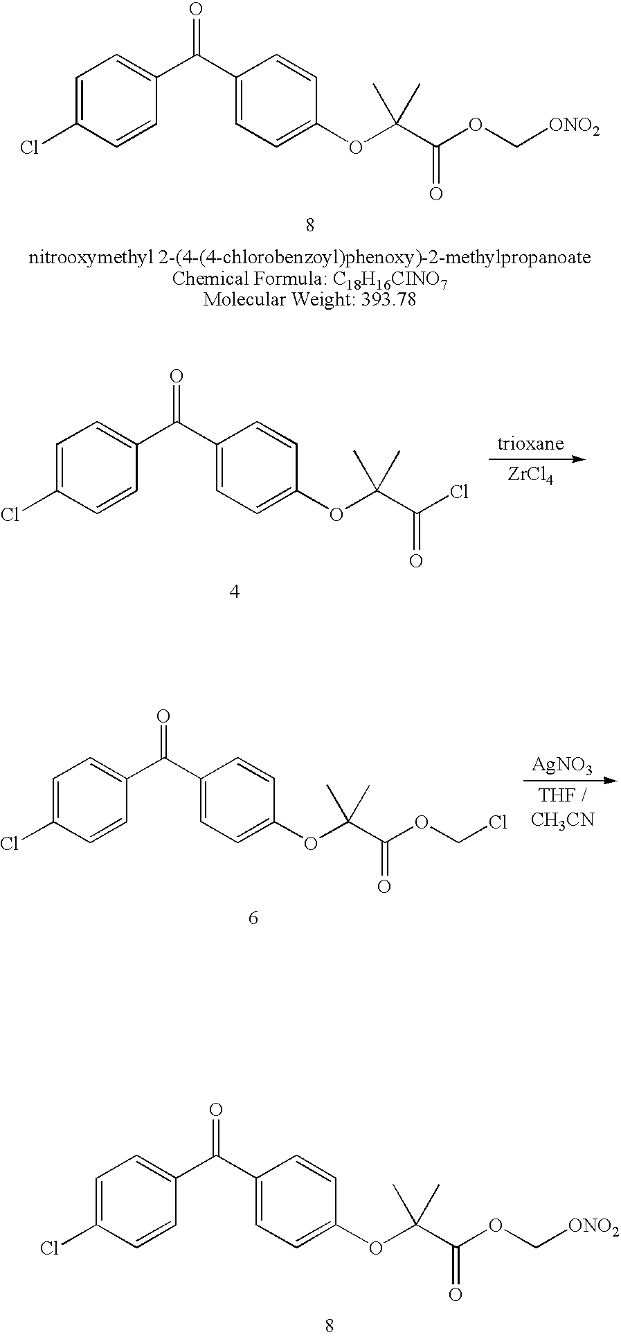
C1=C(Cl)C=CC(C(C2=CC=C(OC(C(OC[ONO2])=O)(C)C)C=C2)=O)=C1.C1=C(Cl)C=CC(C(C2=CC=C(OC(C(Cl)=O)(C)C)C=C2)=O)=C1.[ZrCl4].C1=C(Cl)C=CC(C(C2=CC=C(OC(C(OCCl)=O)(C)C)C=C2)=O)=C1.[AgNO3].C1=C(Cl)C=CC(C(C2=CC=C(OC(C(OC[ONO2])=O)(C)C)C=C2)=O)=C1
